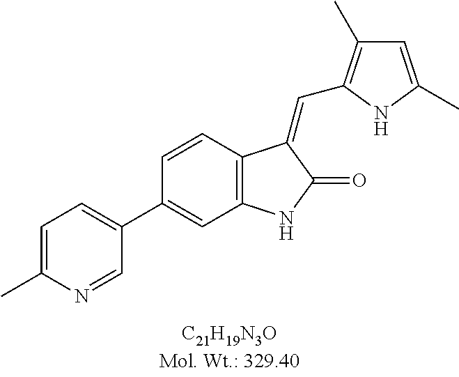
C1=CC2=C(C=C1C1=CC=C(C)N=C1)NC(=O)C2=CC1=C(C)C=C(C)N1
